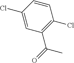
C1(Cl)=CC(C(=O)C)=C(Cl)C=C1
